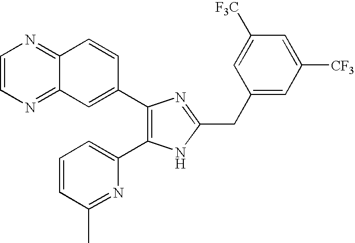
C1=CN=C2C(=N1)C=CC(C1=C(C3=CC=CC(C)=N3)NC(CC3=CC([CF3])=CC([F3C])=C3)=N1)=C2
